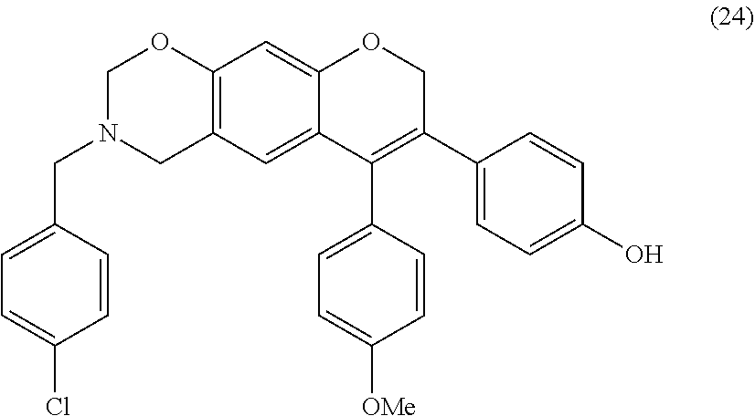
C(N1CC2=C(OC1)C=C1C(=C2)C(C2=CC=C([OMe])C=C2)=C(C2=CC=C(O)C=C2)CO1)C1=CC=C(Cl)C=C1
